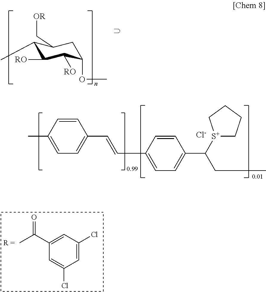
C1=CC(C)=CC=C1C=CC1=CC=C(C([S+]2CCCC2)CC)C=C1.[Cl-].C1=C(Cl)C=C(C(C)=O)C=C1Cl.C1C(C[OR])C(C)C([RO])C([RO])C1OC
